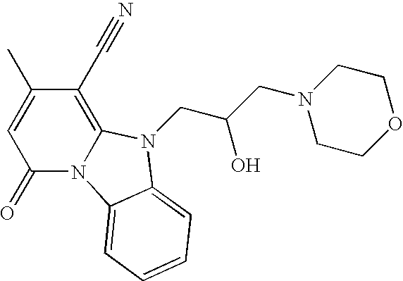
C1(=O)N2C(=C(C#N)C(C)=C1)N(CC(CN1CCOCC1)O)C1=CC=CC=C21
